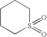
C1CCS(=O)(=O)CC1
